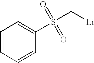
C1=CC=CC(S(=O)(=O)C[Li])=C1
